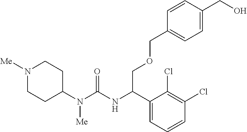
N1([Me])CCC(N(C(=O)NC(C2=CC=CC(Cl)=C2Cl)COCC2=CC=C(CO)C=C2)[Me])CC1
